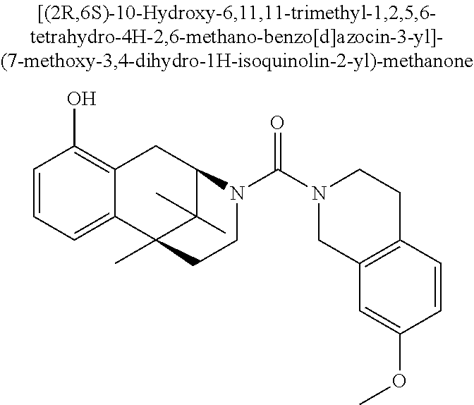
C1=CC=C2C(=C1O)CC1C(C)(C)C2(C)CCN1C(N1CC2=C(CC1)C=CC(OC)=C2)=O
